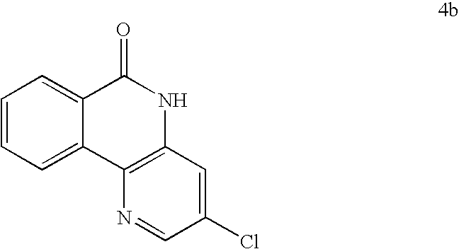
C1=C2C(=CC=C1)C(=O)NC1=C2N=CC(Cl)=C1
